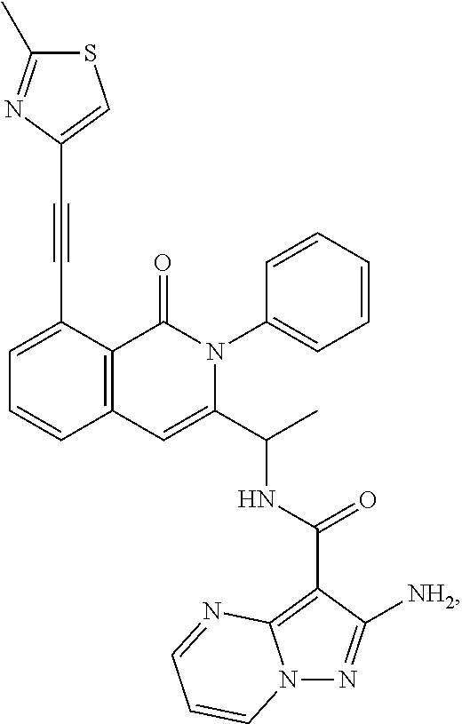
C1=C(C#CC2=CSC(C)=N2)C2=C(C=C1)C=C(C(C)NC(C1=C3N(N=C1[NH2])C=CC=N3)=O)N(C1=CC=CC=C1)C2=O
